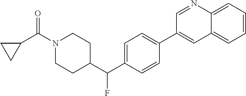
C1=C2C(=CC=C1)C=C(C1=CC=C(C(C3CCN(C(C4CC4)=O)CC3)F)C=C1)C=N2
